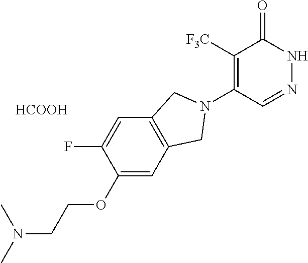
C1([F3C])=C(N2CC3=C(C=C(F)C(OCCN(C)C)=C3)C2)C=NNC1=O.[HCOOH]
